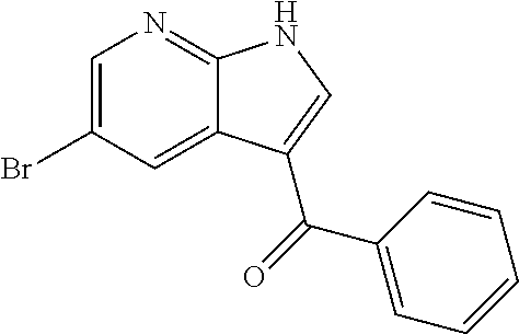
C1=C(Br)C=C2C(=N1)NC=C2C(=O)C1=CC=CC=C1
